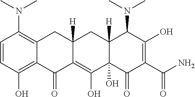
C1=CC(O)=C2C(=C1N(C)C)CC1([H])C(=C(O)C3(O)C([H])(C1)C(N(C)C)C(O)=C(C(N)=O)C3=O)C2=O
